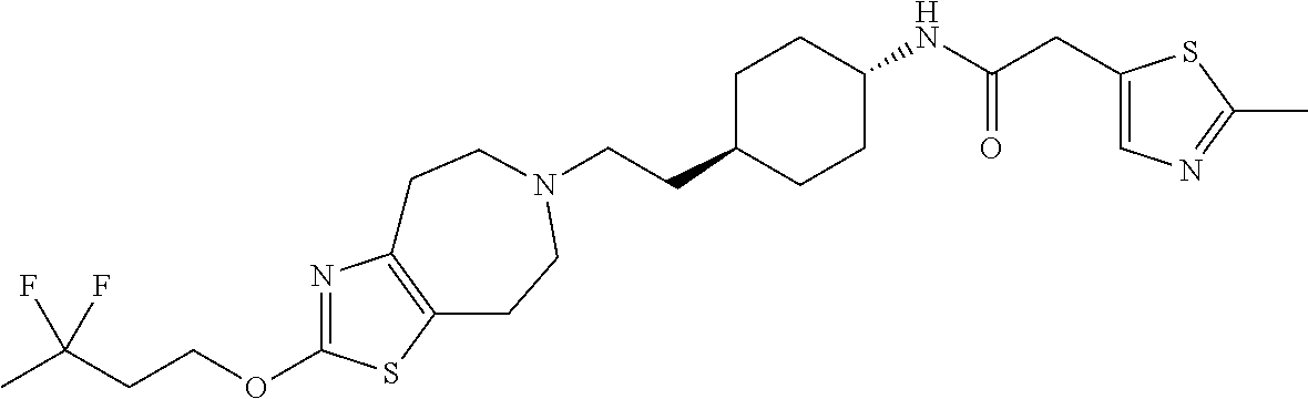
C(CC1CCC(NC(CC2=CN=C(C)S2)=O)CC1)N1CCC2=C(N=C(OCCC(C)(F)F)S2)CC1
